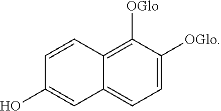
C12=CC=C([OGlo])C([OGlo])=C1C=CC(O)=C2
